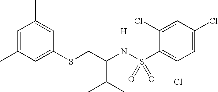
C1=C(C)C=C(SCC(N(S(C2=C(Cl)C=C(Cl)C=C2Cl)(=O)=O)[H])C(C)C)C=C1C
